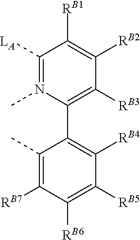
[LA]C1=N(C)C(C2=C([RB4])C([RB5])=C([RB6])C([RB7])=C2C)=C([RB3])C([RB2])=C1[RB1]
